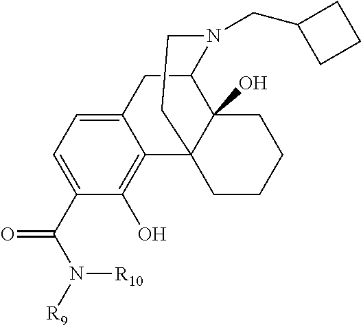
C1(C(N([R9])[R10])=O)=CC=C2C(=C1O)C13C(O)(C(C2)N(CC2CCC2)CC1)CCCC3
